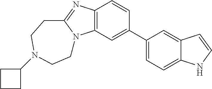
C12=C(C=C(C3=CC=C4C(=C3)C=CN4)C=C1)N1C(=N2)CCN(C2CCC2)CC1
